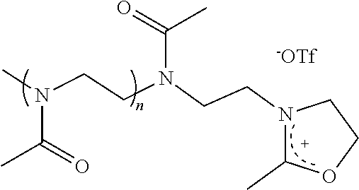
N1(CCN(C(=O)C)CCN(C)C(C)=O)C(C)OCC1.[-OTf]
